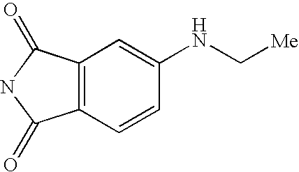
C12=C(C(=O)NC1=O)C=C(NC[Me])C=C2
